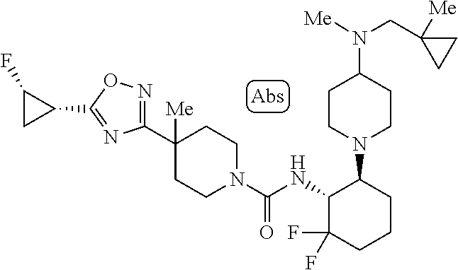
C1(C2([Me])CCN(C(NC3C(F)(F)CCCC3N3CCC(N([Me])CC4([Me])CC4)CC3)=O)CC2)=NOC(C2CC2F)=N1
